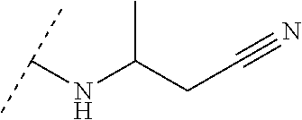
C(CC#N)(NC(C)C)C
